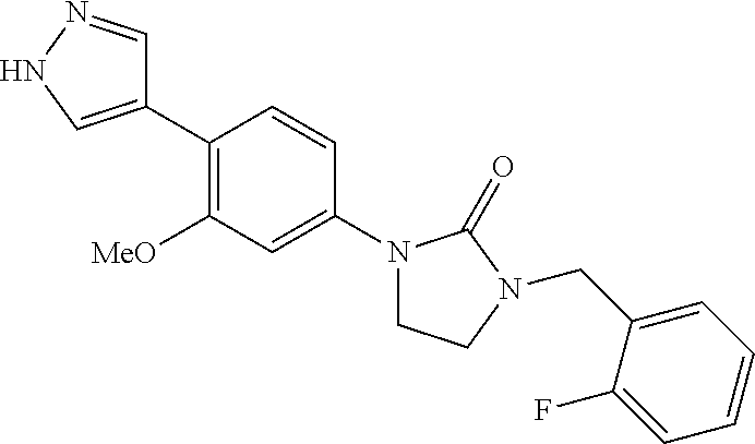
C1(C2=C([MeO])C=C(N3CCN(CC4=CC=CC=C4F)C3=O)C=C2)=CNN=C1
